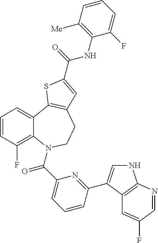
N1C=C(C2=NC(C(=O)N3C4=C(F)C=CC=C4C4=C(CC3)C=C(C(NC3=C([Me])C=CC=C3F)=O)S4)=CC=C2)C2=C1N=CC(F)=C2
